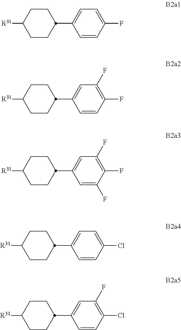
C1CC([R31])CCC1C1=CC=C(F)C=C1.C1CC([R31])CCC1C1=CC(F)=C(F)C=C1.C1CC([R31])CCC1C1=CC(F)=C(F)C(F)=C1.C1CC([R31])CCC1C1=CC=C(Cl)C=C1.C1CC([R31])CCC1C1=CC(F)=C(Cl)C=C1
